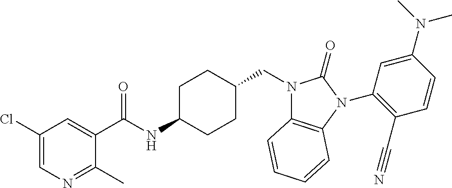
C1(Cl)=CN=C(C)C(C(NC2CCC(CN3C4=C(N(C5=C(C#N)C=CC(N(C)C)=C5)C3=O)C=CC=C4)CC2)=O)=C1
